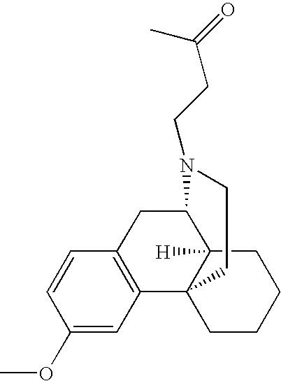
C1(OC)=CC2=C(C=C1)CC1C3([H])C2(CCCC3)CCN1CCC(C)=O
